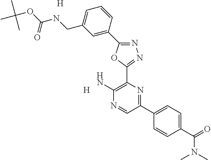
N1=C(C2=CC(CNC(OC(C)(C)C)=O)=CC=C2)OC(C2=C(N)N=CC(C3=CC=C(C(=O)N(C)C)C=C3)=N2)=N1.[H].[H]
